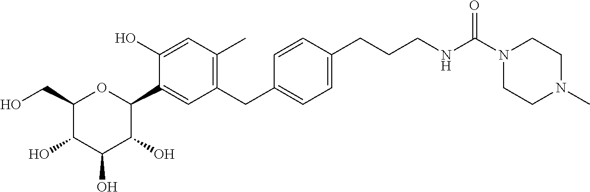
C1(CO)C(O)C(O)C(O)C(C2=CC(CC3=CC=C(CCCNC(=O)N4CCN(C)CC4)C=C3)=C(C)C=C2O)O1
